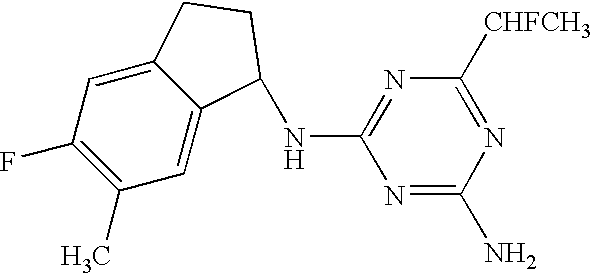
C1(C)=C(F)C=C2C(=C1)C(NC1=NC([CHFCH3])=NC(N)=N1)CC2
